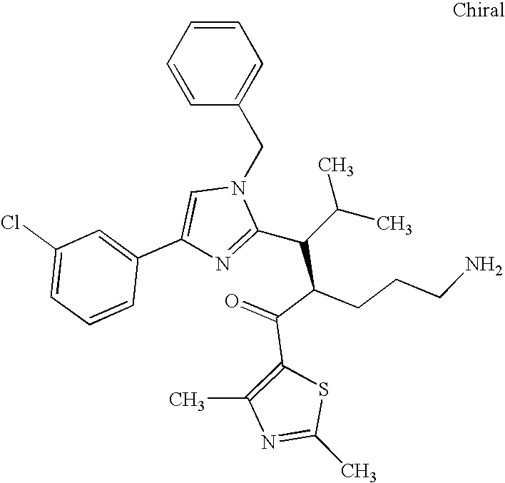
C1=CC=CC(CN2C=C(C3=CC(Cl)=CC=C3)N=C2C(C(C(=O)C2=C(C)N=C(C)S2)CCCN)C(C)C)=C1
